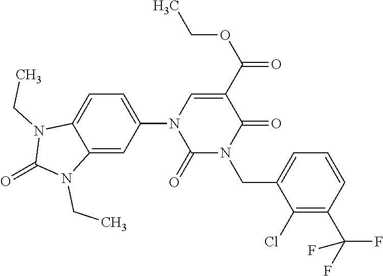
C1=C2C(=CC(N3C(=O)N(CC4=CC=CC(C(F)(F)F)=C4Cl)C(=O)C(C(OCC)=O)=C3)=C1)N(CC)C(=O)N2CC
